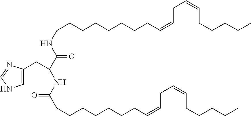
C(C(C(=O)NCCCCCCCCC=CCC=CCCCCC)NC(CCCCCCCC=CCC=CCCCCC)=O)C1=CNC=N1
